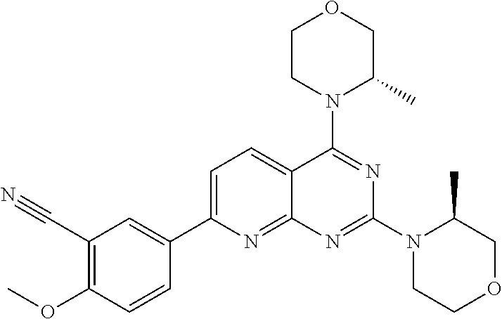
C1=C(C2=CC(C#N)=C(OC)C=C2)N=C2C(=C1)C(N1C(C)COCC1)=NC(N1CCOCC1C)=N2
